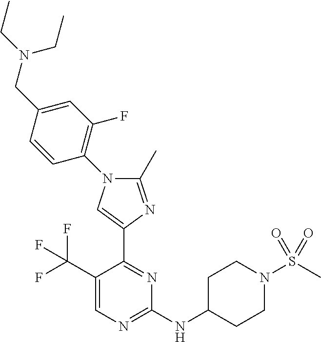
C1(C(F)(F)F)=CN=C(NC2CCN(S(C)(=O)=O)CC2)N=C1C1=CN(C2=C(F)C=C(CN(CC)CC)C=C2)C(C)=N1
